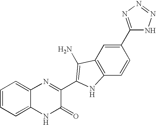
C1=C2C(=CC=C1)N=C(C1=C(N)C3=C(C=CC(C4=NN=NN4)=C3)N1)C(=O)N2
